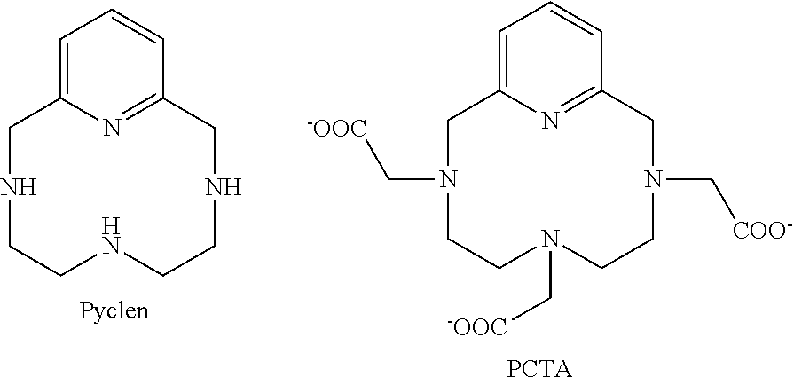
C1=C2N=C(C=C1)CNCCNCCNC2.C1=C2N=C(C=C1)CN(C[COO-])CCN(C[-OOC])CCN(C[-OOC])C2
